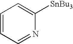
C1=CC=NC([SnBu3])=C1
